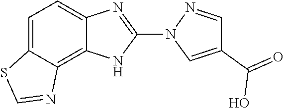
C12=C3C(=CC=C1N=C(N1C=C(C(O)=O)C=N1)N2)SC=N3
